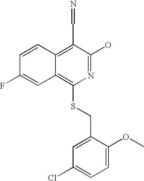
C1=CC2=C(C=N)C(O)=NC(SCC3=CC(Cl)=CC=C3OC)=C2C=C1F
